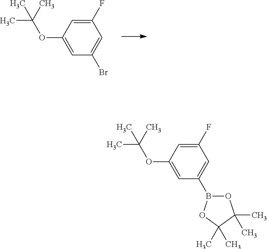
C1(OC(C)(C)C)=CC(Br)=CC(F)=C1.C1(OC(C)(C)C)=CC(B2OC(C)(C)C(C)(C)O2)=CC(F)=C1
